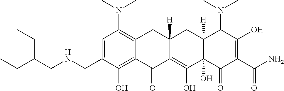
C1=C(CNCC(CC)CC)C(O)=C2C(=C1N(C)C)CC1([H])C(=C(O)C3(O)C([H])(C1)C(N(C)C)C(O)=C(C(N)=O)C3=O)C2=O
